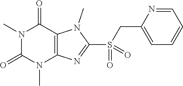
N1(C)C(=O)N(C)C2=C(C1=O)N(C)C(S(=O)(CC1=CC=CC=N1)=O)=N2
